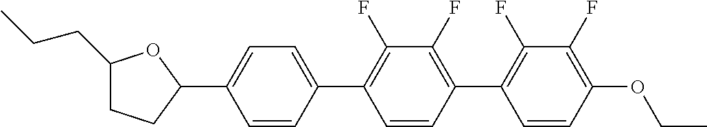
C1(CCC)CCC(C2=CC=C(C3=C(F)C(F)=C(C4=C(F)C(F)=C(OCC)C=C4)C=C3)C=C2)O1
